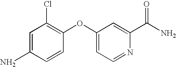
C1=CC(OC2=CC=NC(C(N)=O)=C2)=C(Cl)C=C1N
